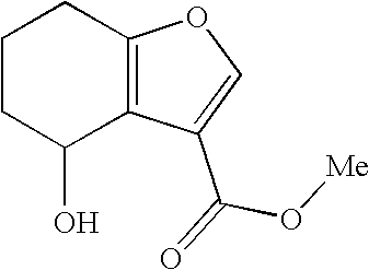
C1CC(O)C2=C(C1)OC=C2C(=O)O[Me]
